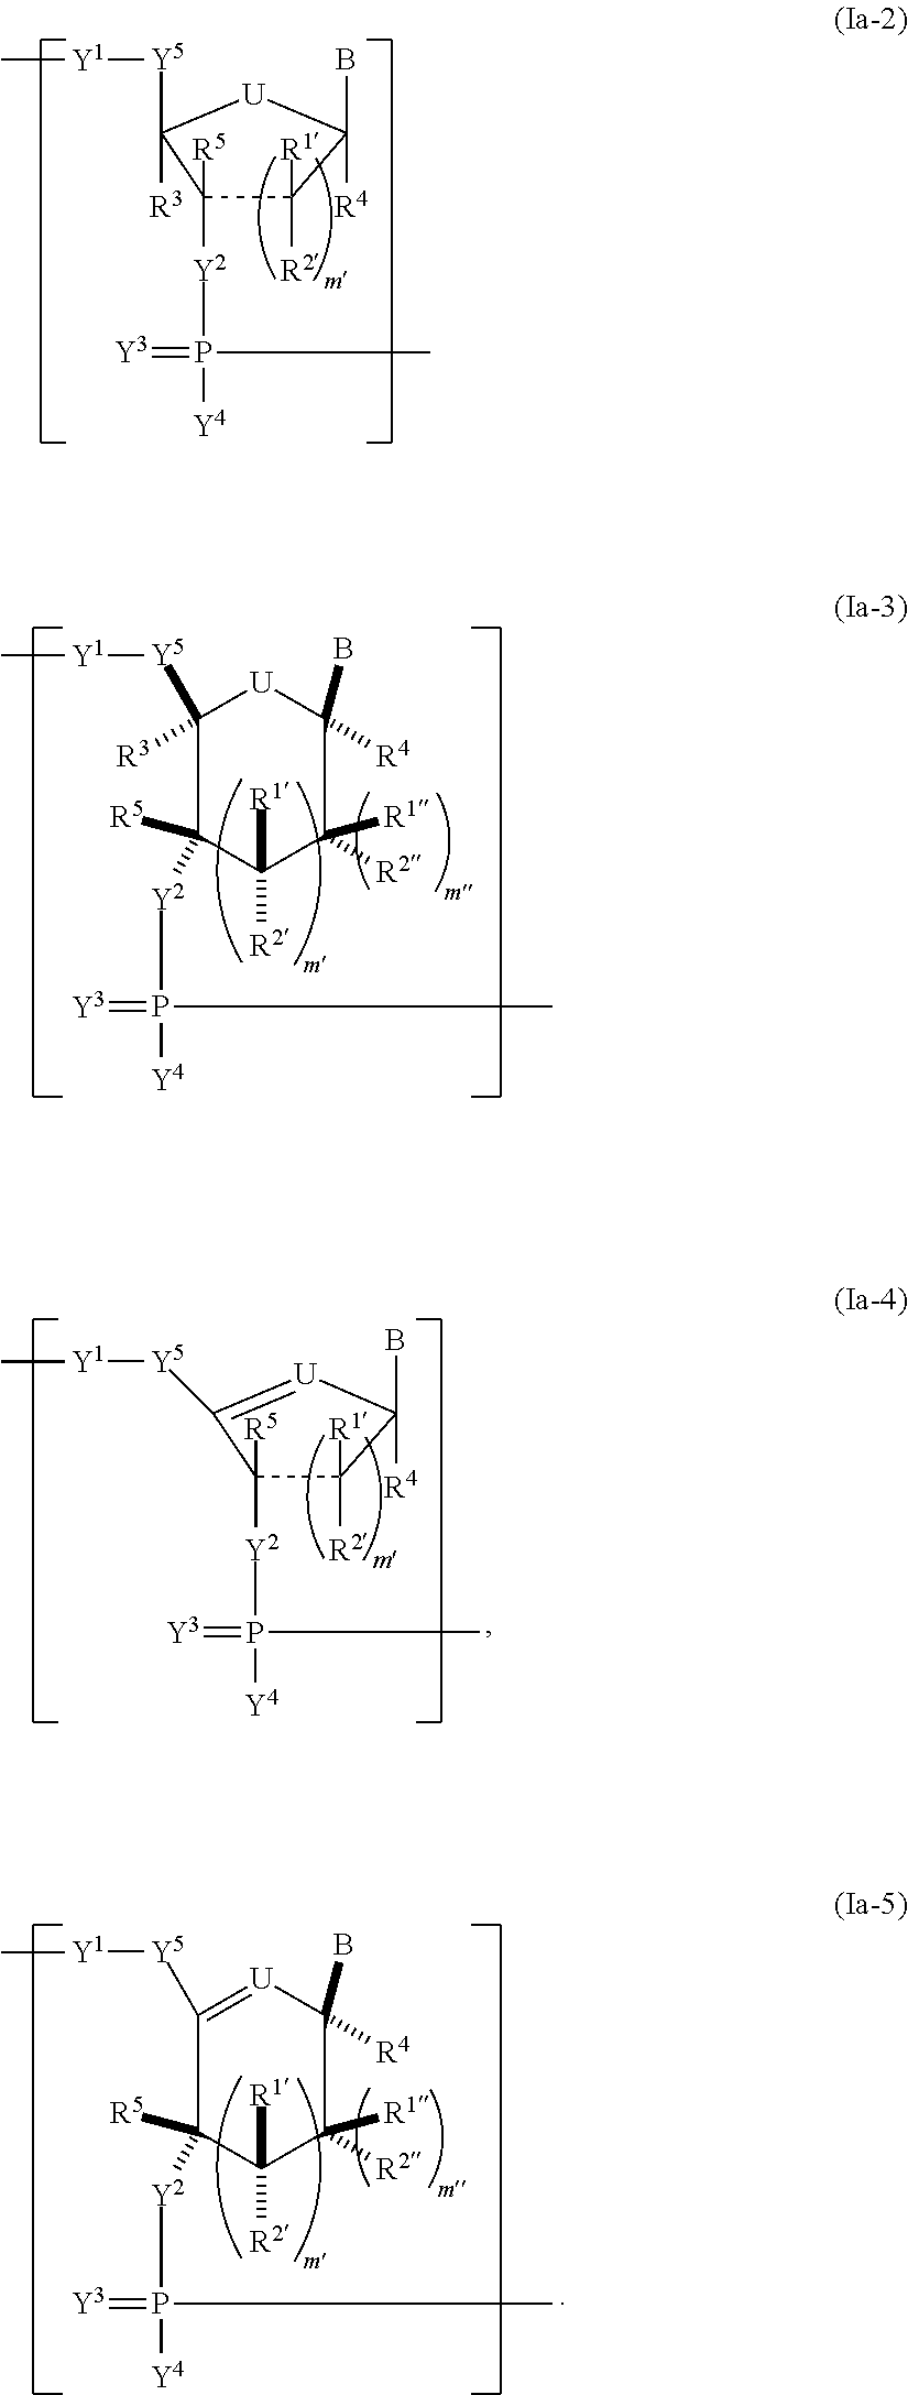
C1([R3])([Y5][Y1]C)C([Y2]P(=[Y3])([Y4])C)([R5])C([R2])([R1])C([R2])([R1])C(B)([R4])[U]1.[Y2](P(=[Y3])([Y4])C)C1([R5])C([R1])([R2])C([R4])(B)[U]C1([R3])[Y5][Y1]C.[Y2](P(=[Y3])([Y4])C)C1([R5])C([R1])([R2])C([R4])(B)[U]=C1[Y5][Y1]C.C1([Y5][Y1]C)=[U]C(B)([R4])C([R2])([R1])C([R2])([R1])C1([Y2]P(=[Y3])([Y4])C)[R5]
